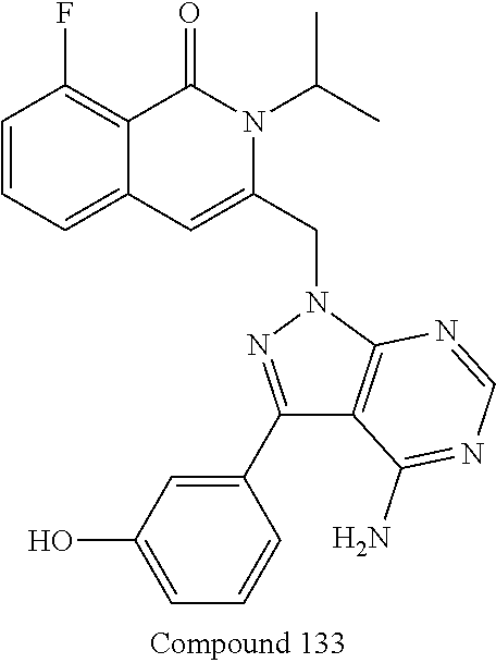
C1=CC=C2C(=C1F)C(=O)N(C(C)C)C(CN1N=C(C3=CC(O)=CC=C3)C3=C1N=CN=C3N)=C2
